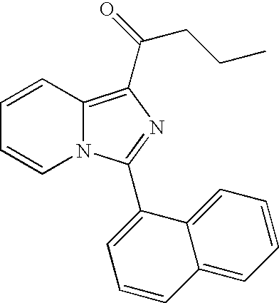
C1=CC2=C(C(=O)CCC)N=C(C3=CC=CC4=CC=CC=C34)N2C=C1
